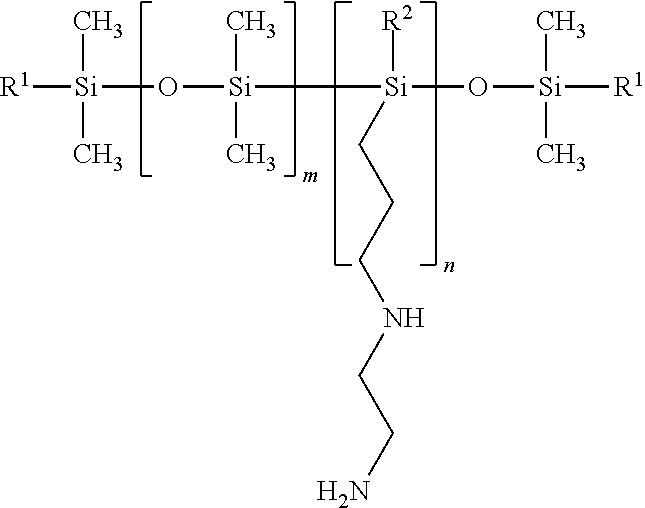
[R1][Si](O[Si]([Si](O[Si]([R1])(C)C)([R2])CCCNCCN)(C)C)(C)C
